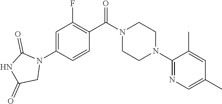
C1=C(N2C(=O)NC(=O)C2)C=CC(C(N2CCN(C3=NC=C(C)C=C3C)CC2)=O)=C1F
